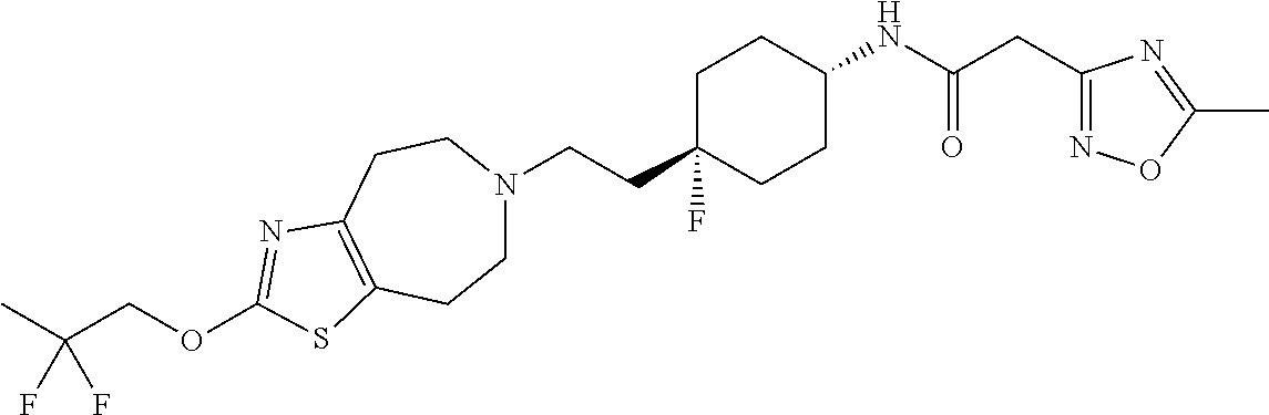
C(CC1(F)CCC(NC(CC2=NOC(C)=N2)=O)CC1)N1CCC2=C(CC1)N=C(OCC(C)(F)F)S2
